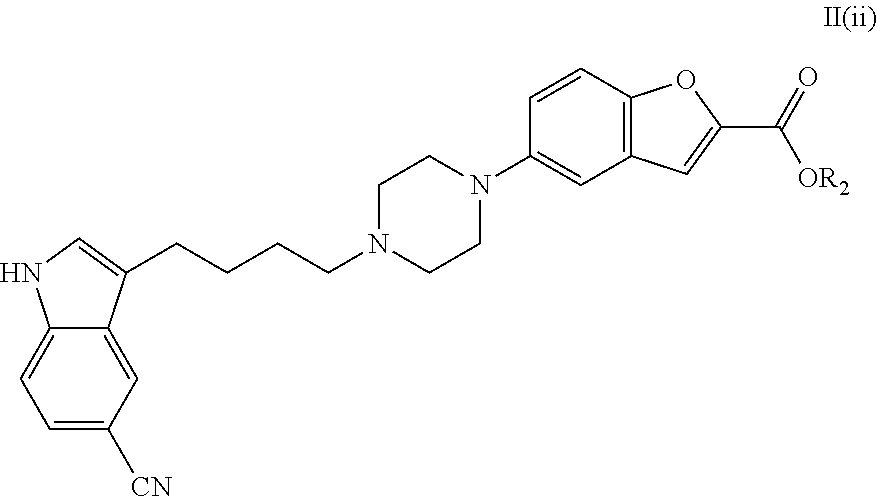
C(CCCC1=CNC2=CC=C([CN])C=C21)N1CCN(C2=CC3=C(C=C2)OC(C(=O)[OR2])=C3)CC1
